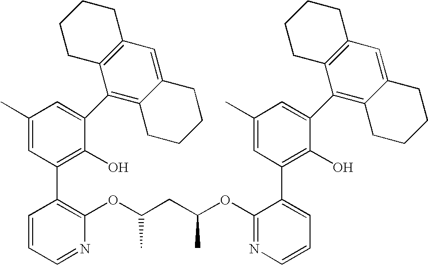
C1(C)=CC(C2=C(OC(CC(OC3=NC=CC=C3C3=C(O)C(C4=C5C(=CC6=C4CCCC6)CCCC5)=CC(C)=C3)C)C)N=CC=C2)=C(O)C(C2=C3C(=CC4=C2CCCC4)CCCC3)=C1
